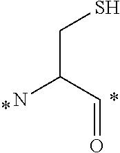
C(C(C=O)N)S
